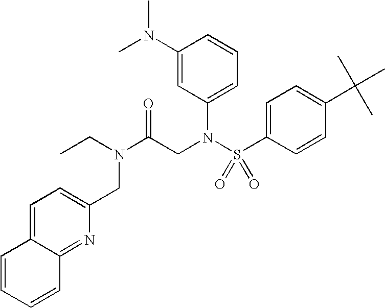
C1(N(C)C)=CC(N(S(C2=CC=C(C(C)(C)C)C=C2)(=O)=O)CC(N(CC)CC2=CC=C3C(=N2)C=CC=C3)=O)=CC=C1
